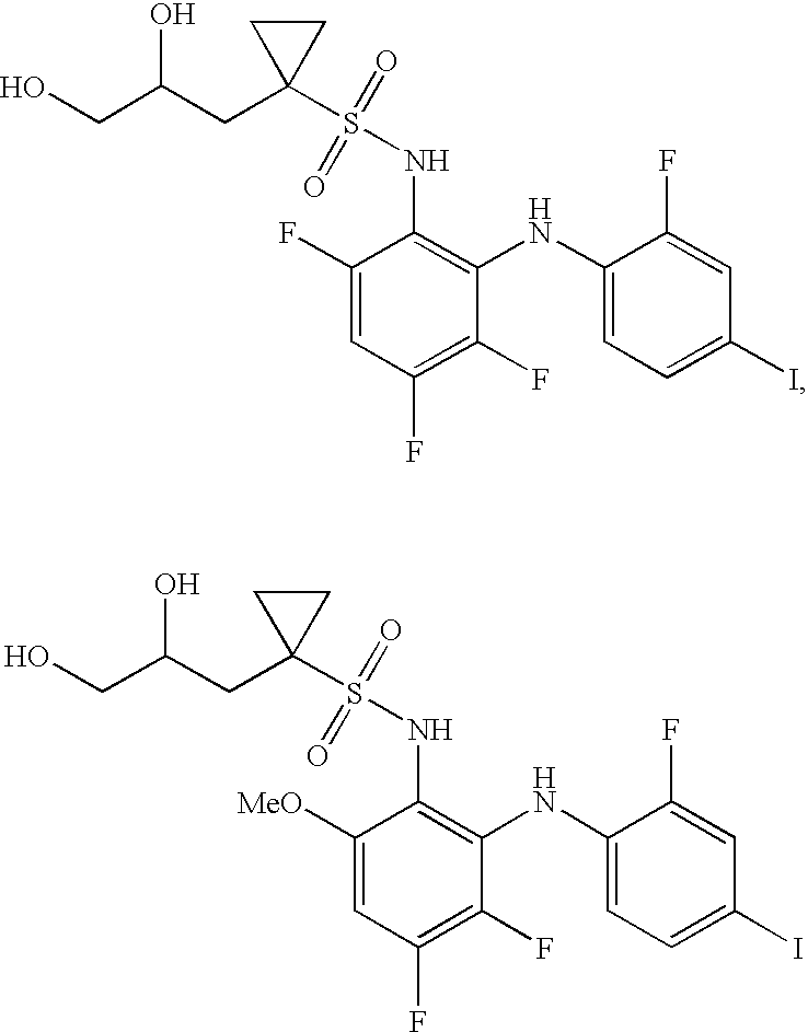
OCC(CC1(S(=O)(=O)NC2=C(NC3=CC=C(I)C=C3F)C(F)=C(F)C=C2F)CC1)O.OCC(CC1(S(=O)(=O)NC2=C(NC3=CC=C(I)C=C3F)C(F)=C(F)C=C2[MeO])CC1)O
